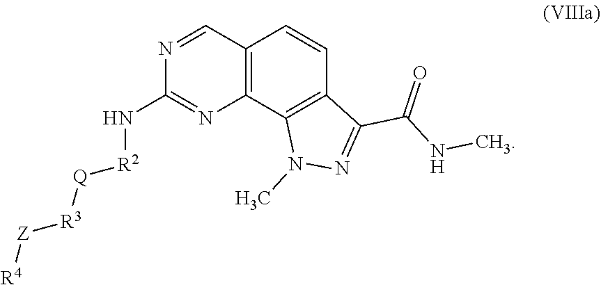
C12=C(C3=C(C=C1)C(C(NC)=O)=NN3C)N=C(N[R2][Q][R3][Z][R4])N=C2
